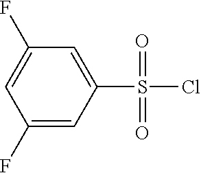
C1(F)=CC(S(Cl)(=O)=O)=CC(F)=C1
